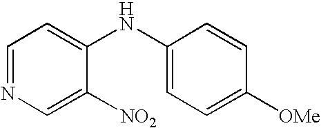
C1=NC=C([NO2])C(NC2=CC=C([OMe])C=C2)=C1
